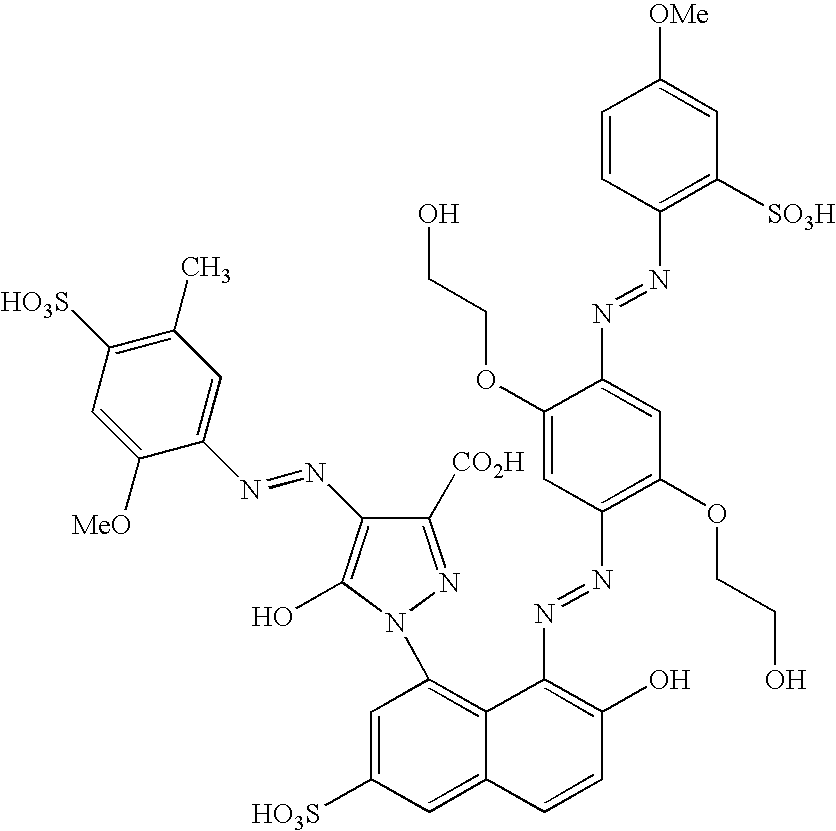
C1=C([HO3S])C=C2C(=C1N1C(O)=C(N=NC3=CC(C)=C([HO3S])C=C3[MeO])C([CO2H])=N1)C(N=NC1=C(OCCO)C=C(N=NC3=C([SO3H])C=C([OMe])C=C3)C(OCCO)=C1)=C(O)C=C2
